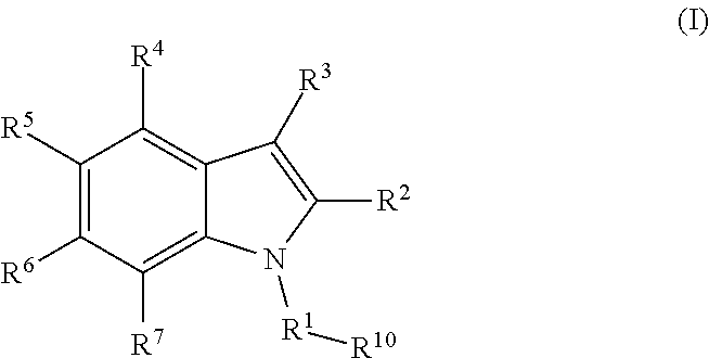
C1([R5])=C([R6])C([R7])=C2C(=C1[R4])C([R3])=C([R2])N2[R1][R10]
